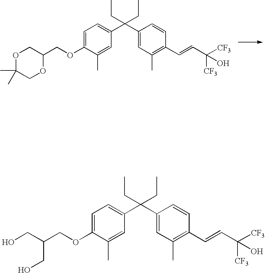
C1=C(OCC2COC(C)(C)CO2)C(C)=CC(C(C2=CC(C)=C(C=CC([CF3])([CF3])O)C=C2)(CC)CC)=C1.C1=C(OCC(CO)CO)C(C)=CC(C(C2=CC(C)=C(C=CC([CF3])([CF3])O)C=C2)(CC)CC)=C1
